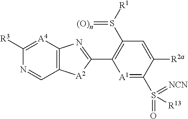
[A1]1=C(S(=O)([R13])=[NCN])C([R2a])=CC(S([R1])=[(O)n])=C1C1=NC2=C([A2]1)C=NC([R3])=[A4]2
